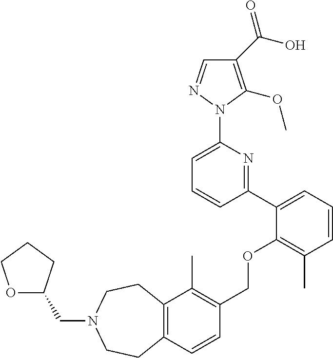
C1(C(O)=O)=C(OC)N(C2=CC=CC(C3=CC=CC(C)=C3OCC3=C(C)C4=C(C=C3)CCN(CC3OCCC3)CC4)=N2)N=C1
